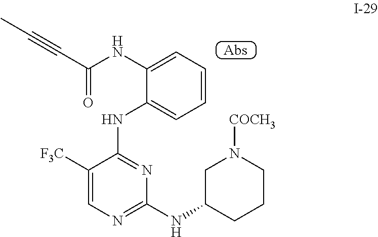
C1=CC=C(NC(C#CC)=O)C(NC2=NC(NC3CN([COCH3])CCC3)=NC=C2[F3C])=C1
